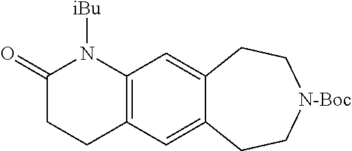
C1(=O)CCC2=C(N1[iBu])C=C1C(=C2)CC[N-Boc]CC1
